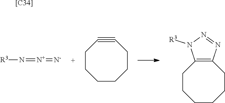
[R3]N=[N+]=[N-].C12=C(N=NN1[R3])CCCCCC2.C1CCCCCC#C1.[[C34]]
